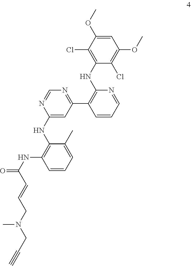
C1(Cl)=C(NC2=C(C3=NC=NC(NC4=C(NC(=O)C=CCN(CC#C)C)C=CC=C4C)=C3)C=CC=N2)C(Cl)=C(OC)C=C1OC
